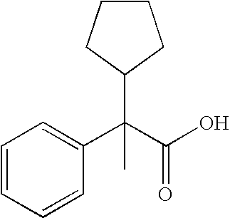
C1=CC=CC(C(C(O)=O)(C2CCCC2)C)=C1
